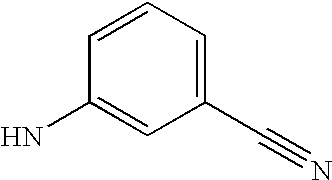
C1=CC=C(C#N)C=C1N
